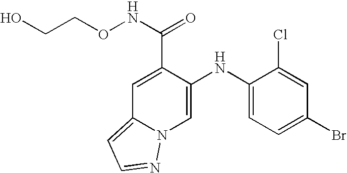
C1(NC2=CN3C(=CC=N3)C=C2C(NOCCO)=O)=CC=C(Br)C=C1Cl
